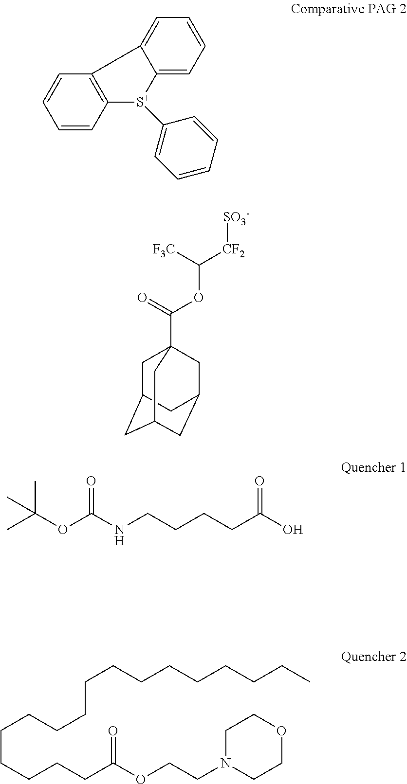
C1=CC2=C(C=C1)C1=CC=CC=C1[S+]2C1=CC=CC=C1.[SO3-][CF2]C([F3C])OC(=O)C12CC3CC(CC(C1)C3)C2.CC(OC(NCCCCC(O)=O)=O)(C)C.CCCCCCCCCCCCCCCCCC(OCCN1CCOCC1)=O
